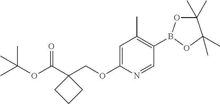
C1(B2OC(C)(C)C(C)(C)O2)=C(C)C=C(OCC2(C(OC(C)(C)C)=O)CCC2)N=C1
